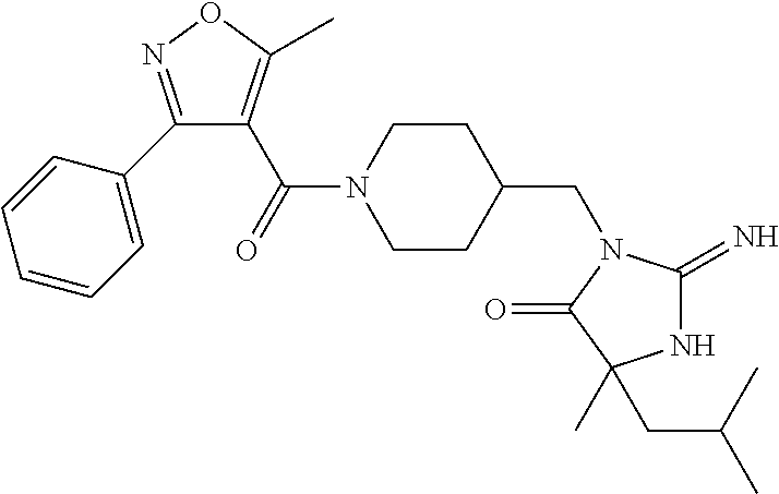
N1C(=N)N(CC2CCN(C(C3=C(C)ON=C3C3=CC=CC=C3)=O)CC2)C(=O)C1(C)CC(C)C
